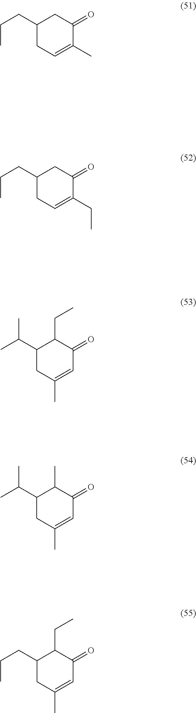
C1(CCC)CC=C(C)C(=O)C1.C1(CCC)CC=C(CC)C(=O)C1.C1(C(C)C)CC(C)=CC(=O)C1CC.C1(C(C)C)CC(C)=CC(=O)C1C.C1(CCC)CC(C)=CC(=O)C1CC
